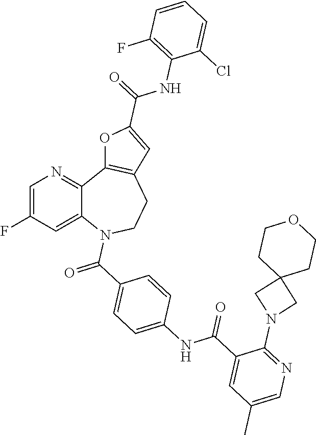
C12=CC(F)=CN=C1C1=C(CCN2C(C2=CC=C(NC(C3=CC(C)=CN=C3N3CC4(C3)CCOCC4)=O)C=C2)=O)C=C(C(=O)NC2=C(F)C=CC=C2Cl)O1
